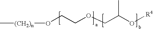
[(CH2)n](OCCOCC(O[R4])C)C
